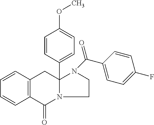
C1=CC2=C(C=C1)C(=O)N1C(C3=CC=C(OC)C=C3)(C2)N(C(C2=CC=C(F)C=C2)=O)CC1
